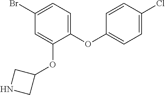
C1(Br)=CC=C(OC2=CC=C(Cl)C=C2)C(OC2CNC2)=C1
